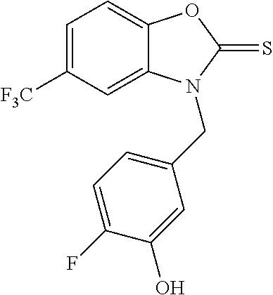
C1=C2C(=CC=C1[F3C])OC(=S)N2CC1=CC=C(F)C(O)=C1
